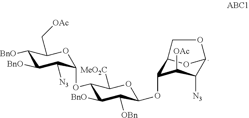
C1([BnO])C([BnO])C([N3])C(OC2C([BnO])C([OBn])C(OC3C4OC(C([N3])C3[OAc])OC4)OC2[MeO2C])OC1C[OAc]
